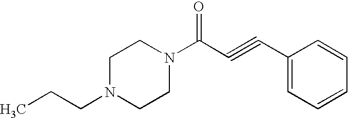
C1N(CCC)CCN(C(C#CC2=CC=CC=C2)=O)C1
